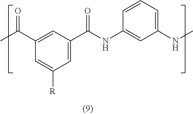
CC(C1=CC(C(NC2=CC(NC)=CC=C2)=O)=CC([R])=C1)=O
